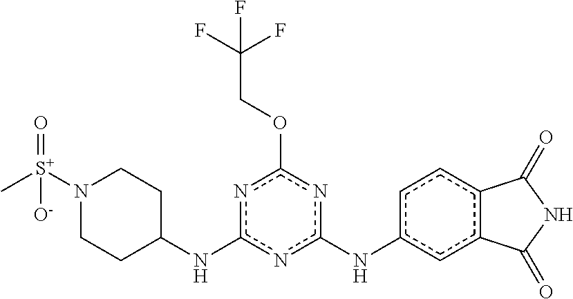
N(c1nc(OCC(F)(F)F)nc(NC2CCN([S+](C)(=O)[O-])CC2)n1)c1cc2c(cc1)C(=O)NC2=O
